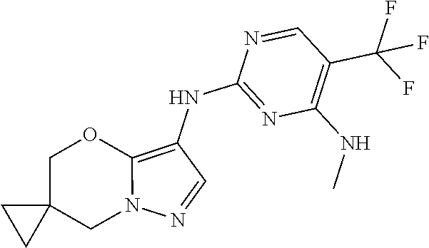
N1=CC(C(F)(F)F)=C(NC)N=C1NC1=C2N(N=C1)CC1(CO2)CC1
